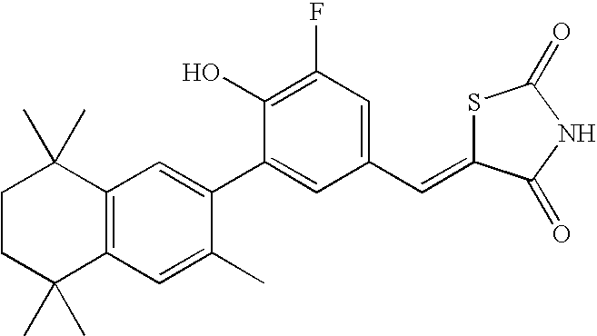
C1CC(C)(C)C2=C(C1(C)C)C=C(C1=CC(C=C3SC(=O)NC3=O)=CC(F)=C1O)C(C)=C2
